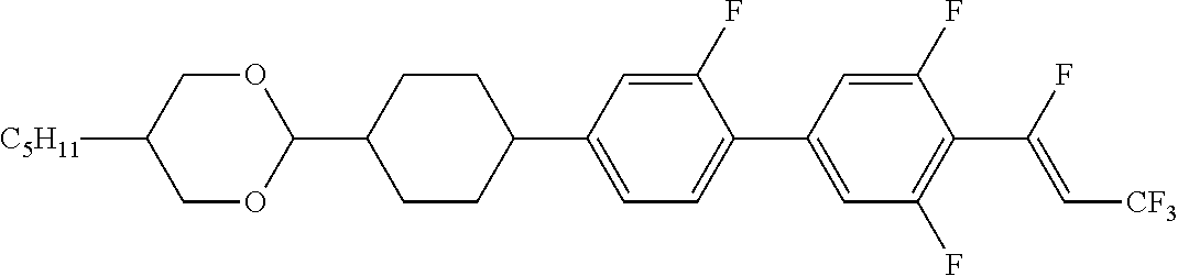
C1OC(C2CCC(C3=CC=C(C4=CC(F)=C(C(F)=C[CF3])C(F)=C4)C(F)=C3)CC2)OCC1[C5H11]
